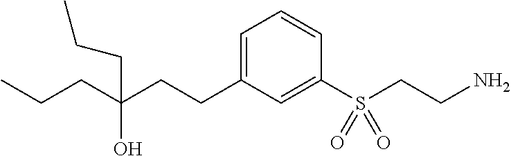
C1=C(CCC(CCC)(CCC)O)C=C(S(CCN)(=O)=O)C=C1
